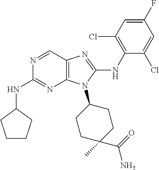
N1=CC2=C(N=C1NC1CCCC1)N(C1CCC(C)(C(=O)N)CC1)C(NC1=C(Cl)C=C(F)C=C1Cl)=N2
